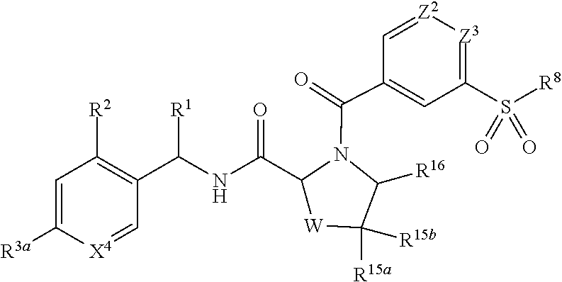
C1=C([R3a])[X4]=CC(C(NC(C2[W]C([R15b])([R15a])C([R16])N2C(=O)C2=CC(S([R8])(=O)=O)=[Z3][Z2]=C2)=O)[R1])=C1[R2]
